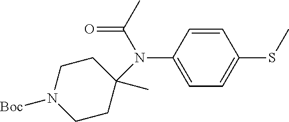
C1=C(N(C2(C)CCN([Boc])CC2)C(C)=O)C=CC(SC)=C1
